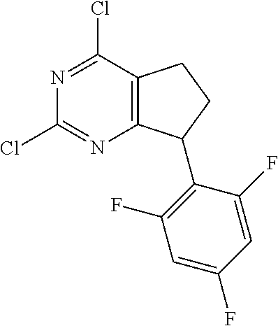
N1=C(Cl)C2=C(N=C1Cl)C(C1=C(F)C=C(F)C=C1F)CC2
